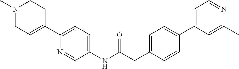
C1(NC(CC2=CC=C(C3=CC=NC(C)=C3)C=C2)=O)=CC=C(C2=CCN(C)CC2)N=C1
